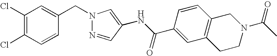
N1(CC2=CC(Cl)=C(Cl)C=C2)N=CC(NC(C2=CC3=C(C=C2)CN(C(C)=O)CC3)=O)=C1
